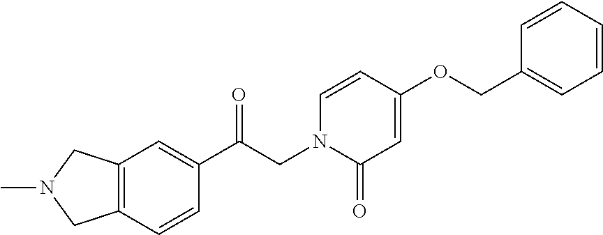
C12=C(C=C(C(CN3C(=O)C=C(OCC4=CC=CC=C4)C=C3)=O)C=C1)CN(C)C2
